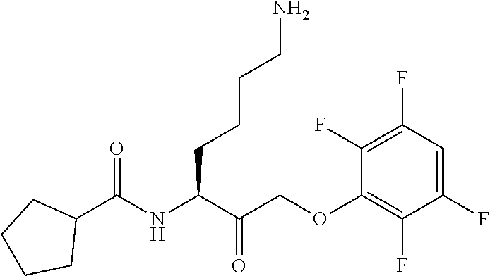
C1(C(NC(C(COC2=C(F)C(F)=CC(F)=C2F)=O)CCCCN)=O)CCCC1
